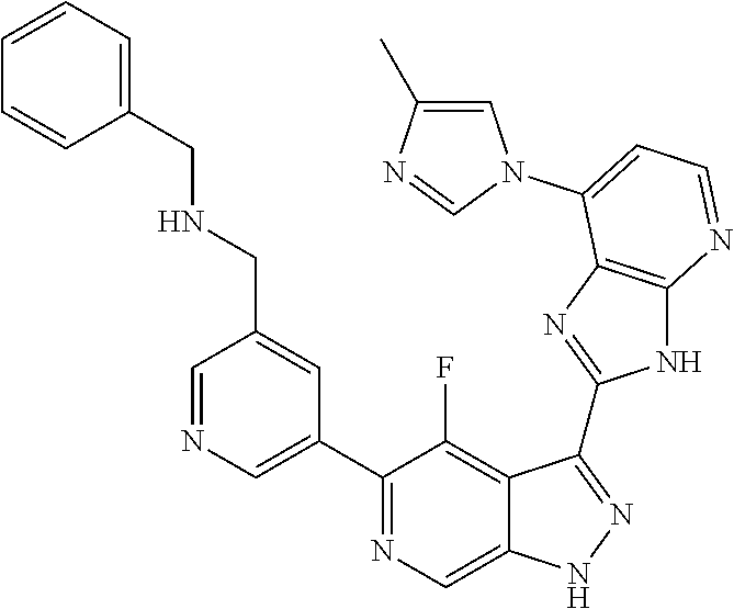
C1=NC=C(C2=NC=C3C(=C2F)C(C2=NC4=C(N2)N=CC=C4N2C=C(C)N=C2)=NN3)C=C1CNCC1=CC=CC=C1
